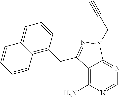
C12=C(N)N=CN=C1N(CC#C)N=C2CC1=C2C(=CC=C1)C=CC=C2
